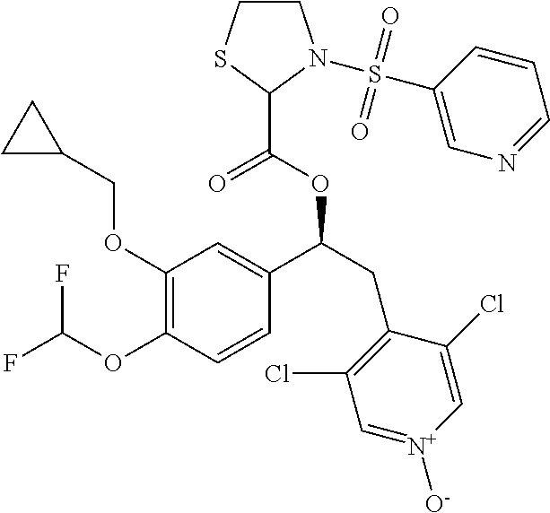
C1(OCC2CC2)=C(OC(F)F)C=CC(C(CC2=C(Cl)C=[N+]([O-])C=C2Cl)OC(=O)C2N(S(C3=CN=CC=C3)(=O)=O)CCS2)=C1
